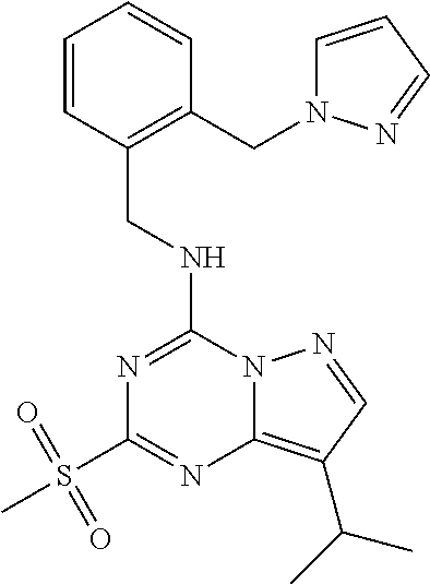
C1=CC(CNC2=NC(S(C)(=O)=O)=NC3=C(C(C)C)C=NN23)=C(CN2C=CC=N2)C=C1
